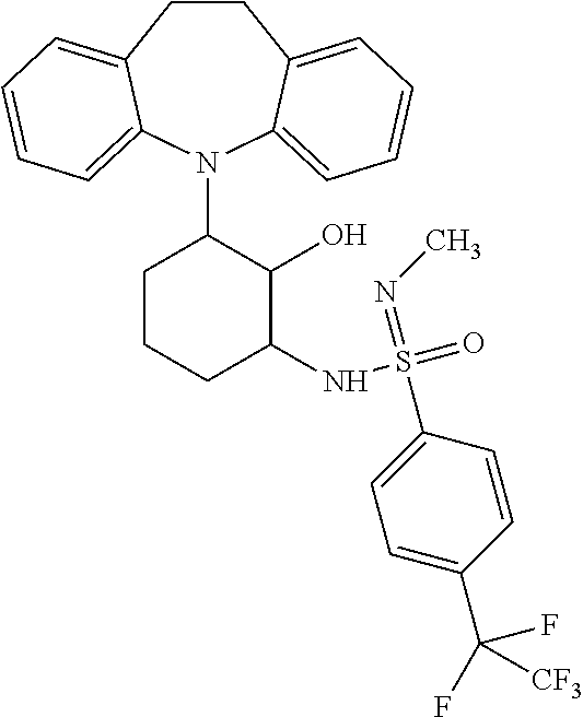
C1CC2=CC=CC=C2N(C2CCCC(NS(=O)(=NC)C3=CC=C(C(F)([CF3])F)C=C3)C2O)C2=CC=CC=C12
